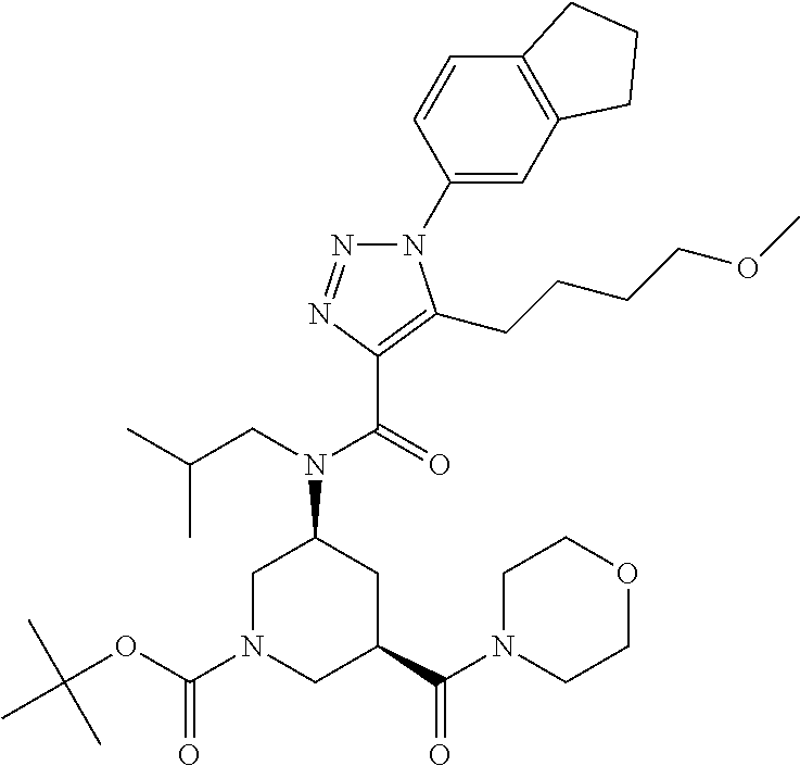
C1(N2N=NC(C(=O)N(CC(C)C)C3CN(C(OC(C)(C)C)=O)CC(C(N4CCOCC4)=O)C3)=C2CCCCOC)=CC2=C(C=C1)CCC2
